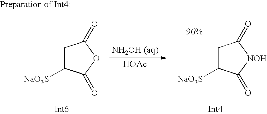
C1C([NaO3S])C(=O)OC1=O.[HOAc].C1C([NaO3S])C(=O)[NOH]C1=O
